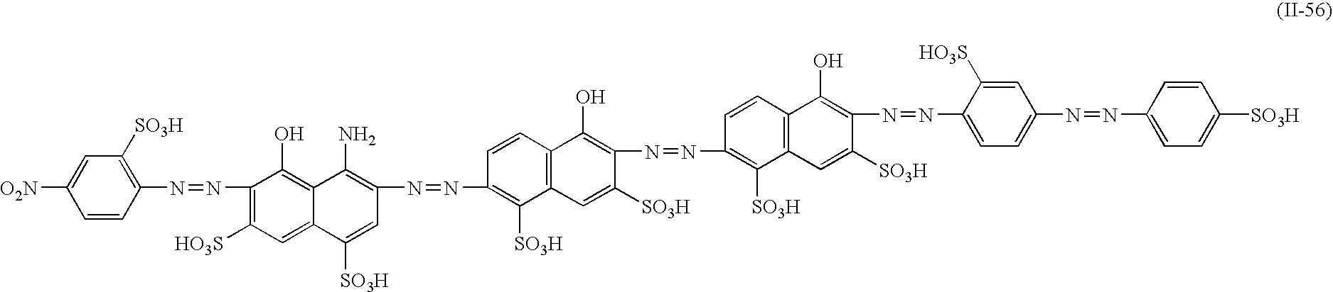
[O2N]C1=CC([SO3H])=C(N=NC2=C([HO3S])C=C3C(=C2O)C(N)=C(N=NC2=C([SO3H])C4=C(C=C2)C(O)=C(N=NC2=C([SO3H])C5=C(C=C2)C(O)=C(N=NC2=CC=C(N=NC6=CC=C([SO3H])C=C6)C=C2[HO3S])C([SO3H])=C5)C([SO3H])=C4)C=C3[SO3H])C=C1
